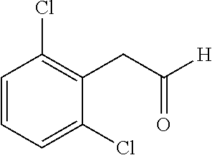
C1=CC=C(Cl)C(CC([H])=O)=C1Cl
